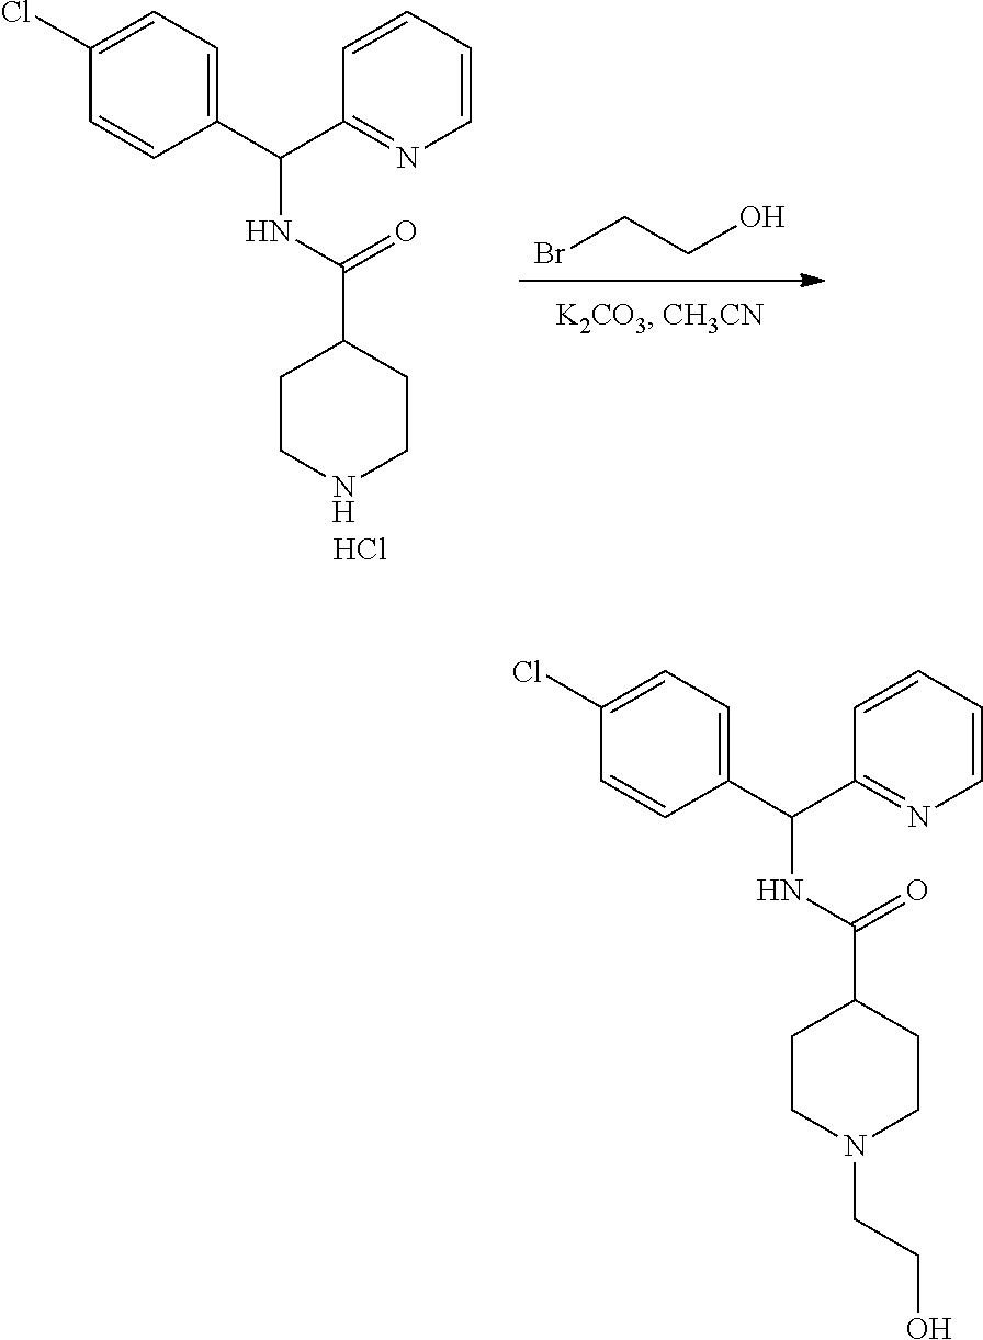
Cl.C1=CC(C(C2=NC=CC=C2)NC(C2CCNCC2)=O)=CC=C1Cl.BrCCO.C1=CC(C(C2=NC=CC=C2)NC(C2CCN(CCO)CC2)=O)=CC=C1Cl
